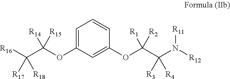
C1=C(OC(C([R16])([R18])[R17])([R15])[R14])C=C(OC(C(N([R12])[R11])([R4])[R3])([R2])[R1])C=C1
